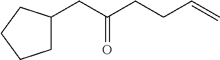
C1C(CC(CCC=C)=O)CCC1
